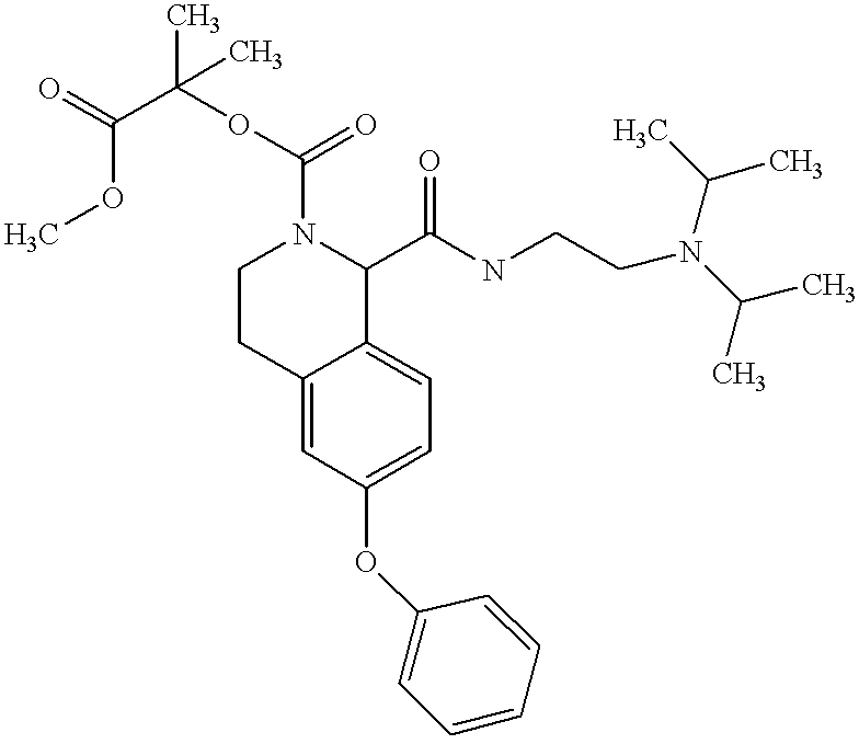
O(C1=CC=C2C(=C1)CCN(C(OC(C(=O)OC)(C)C)=O)C2C(NCCN(C(C)C)C(C)C)=O)C1=CC=CC=C1
